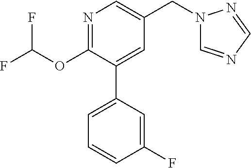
C1(OC(F)F)=NC=C(CN2C=NC=N2)C=C1C1=CC=CC(F)=C1
